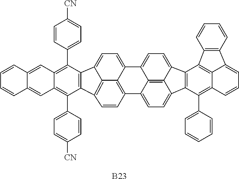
C1=CC(C2=C3C(=C(C4=CC=C([CN])C=C4)C4=C2C2=CC=C5C6=C(C=CC4=C62)C2=CC=C4C6=C2C5=CC=C6C2=C4C(C4=CC=CC=C4)=C4C5=C2C2=C(C=CC=C2)C5=CC=C4)C=C2C(=C3)C=CC=C2)=CC=C1[CN].[B23]
